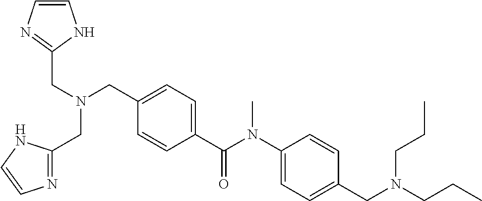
C1=C(C(=O)N(C2=CC=C(CN(CCC)CCC)C=C2)C)C=CC(CN(CC2=NC=CN2)CC2=NC=CN2)=C1
